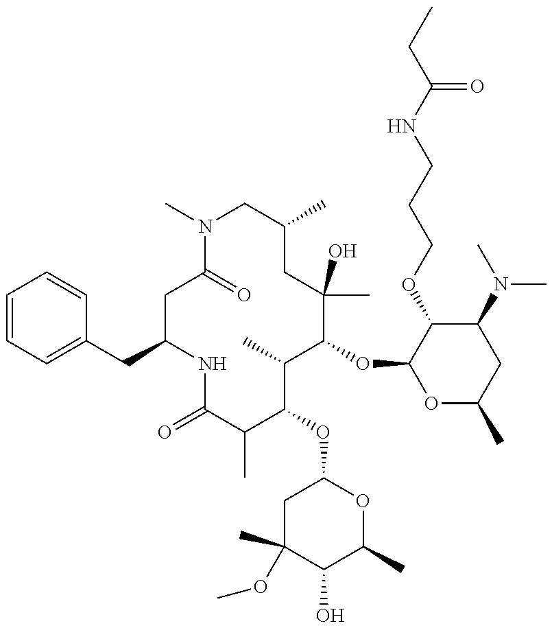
C1(CC2=CC=CC=C2)CC(=O)N(C)CC(C)CC(C)(O)C(OC2OC(C)CC(N(C)C)C2OCCCNC(CC)=O)C(C)C(OC2CC(C)(OC)C(O)C(C)O2)C(C)C(=O)N1
